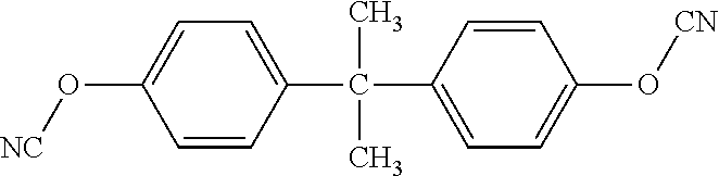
[NC]OC1=CC=C(C(C)(C)C2=CC=C(O[CN])C=C2)C=C1
